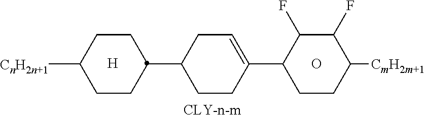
[CLY-n-m].O.[H].C1(F)C(F)C([CmH2m+1])CCC1C1=CCC(C2CCC([CnH2n+1])CC2)CC1
